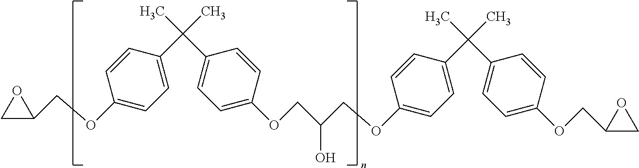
C1=C(OCC(COC2=CC=C(C(C3=CC=C(OCC4CO4)C=C3)(C)C)C=C2)O)C=CC(C(C2=CC=C(OCC3OC3)C=C2)(C)C)=C1
